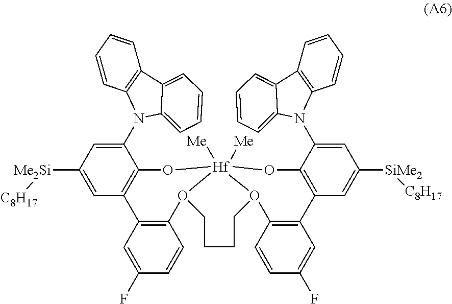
C1=C([Me2Si][C8H17])C=C(N2C3=C(C=CC=C3)C3=CC=CC=C23)C2=C1C1=C(C=CC(F)=C1)O1CCCCO3C4=C(C=C(F)C=C4)C4=C(C(N5C6=C(C=CC=C6)C6=CC=CC=C56)=CC([SiMe2][C8H17])=C4)O[Hf]13([Me])([Me])O2
